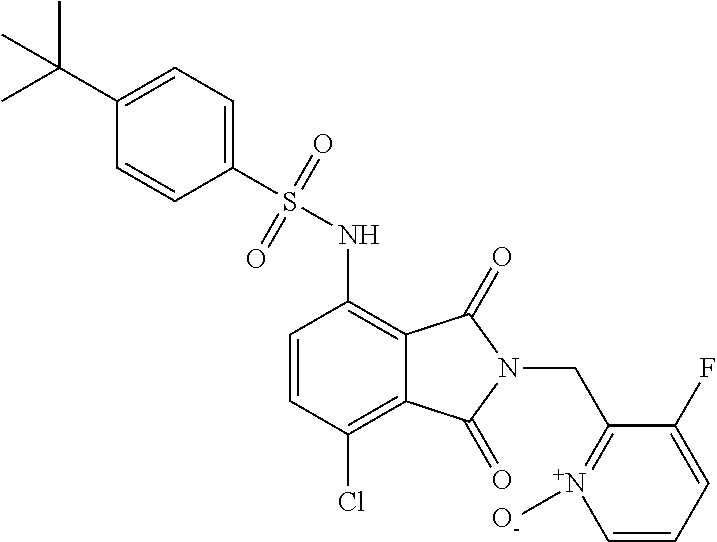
C1(S(NC2=C3C(=C(Cl)C=C2)C(=O)N(CC2=[N+]([O-])C=CC=C2F)C3=O)(=O)=O)=CC=C(C(C)(C)C)C=C1
